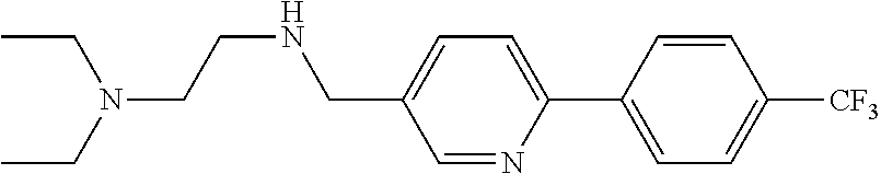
C1=NC(C2=CC=C([CF3])C=C2)=CC=C1CNCCN(CC)CC
